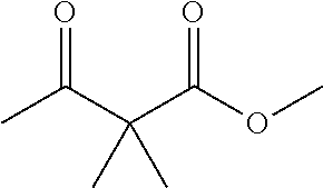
CC(C(C(OC)=O)(C)C)=O
